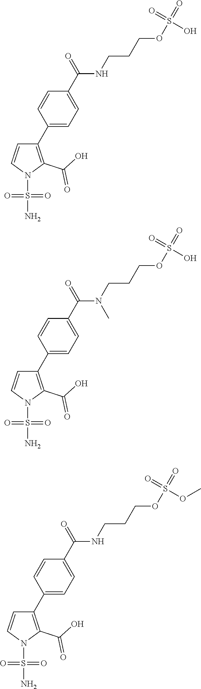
C1(C2=CC=C(C(=O)NCCCOS(=O)(=O)O)C=C2)=C(C(O)=O)N(S(N)(=O)=O)C=C1.C1(C2=CC=C(C(=O)N(CCCOS(=O)(=O)O)C)C=C2)=C(C(O)=O)N(S(N)(=O)=O)C=C1.C1(C2=CC=C(C(=O)NCCCOS(=O)(=O)OC)C=C2)=C(C(O)=O)N(S(N)(=O)=O)C=C1
